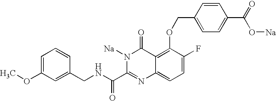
C1(CNC(C2=NC3=CC=C(F)C(OCC4=CC=C(C(O[Na])=O)C=C4)=C3C(=O)N2[Na])=O)=CC(OC)=CC=C1
